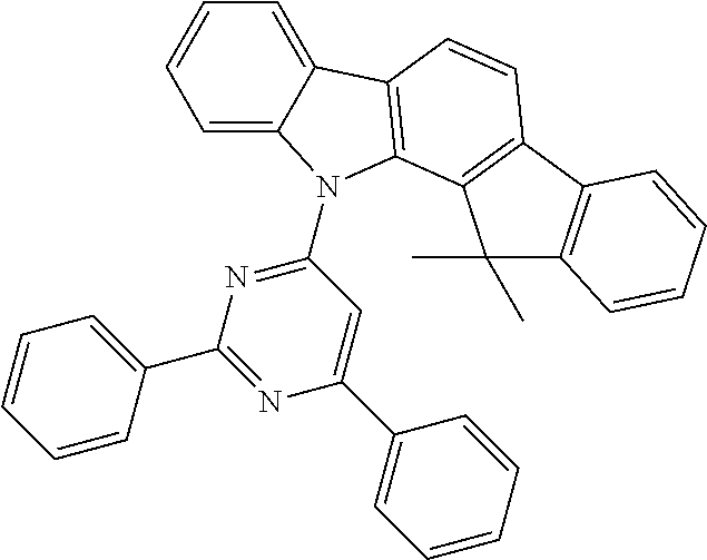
C1=C2C(=CC=C1)C1=C(N2C2=NC(C3=CC=CC=C3)=NC(C3=CC=CC=C3)=C2)C2=C(C=C1)C1=C(C2(C)C)C=CC=C1
